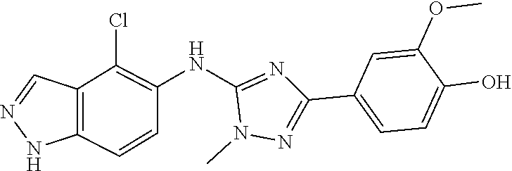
C1(NC2=C(Cl)C3=C(C=C2)NN=C3)=NC(C2=CC=C(O)C(OC)=C2)=NN1C
